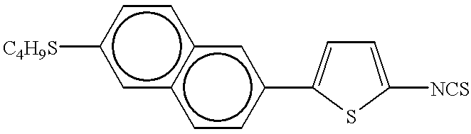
[C4H9S]c1cc2c(cc1)cc(C1=CC=C([NCS])S1)cc2
